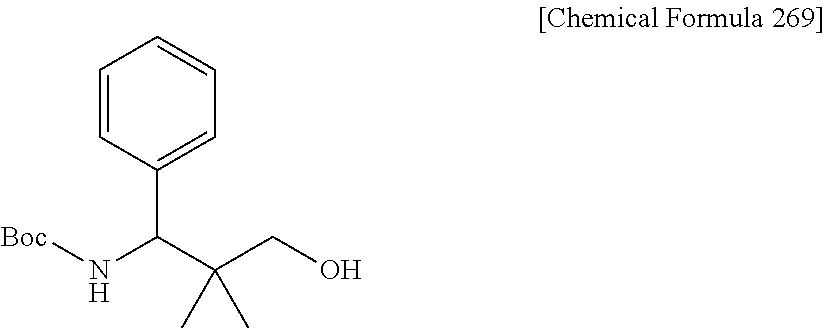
C1=CC=C(C(C(CO)(C)C)N[Boc])C=C1
